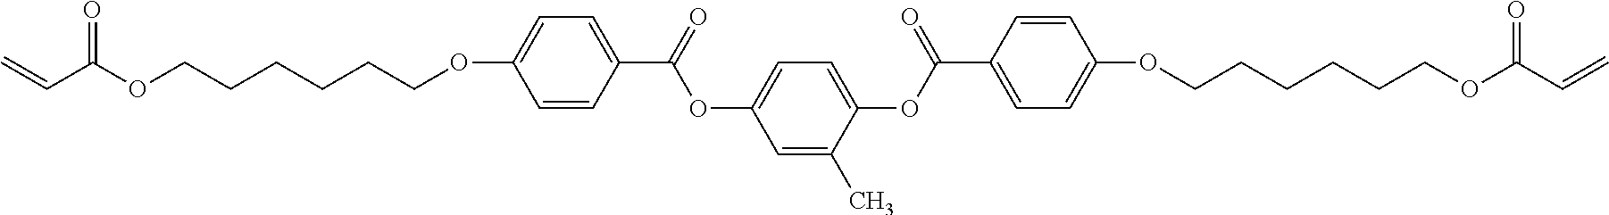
C=CC(OCCCCCCOC1=CC=C(C(=O)OC2=CC=C(OC(C3=CC=C(OCCCCCCOC(C=C)=O)C=C3)=O)C(C)=C2)C=C1)=O
